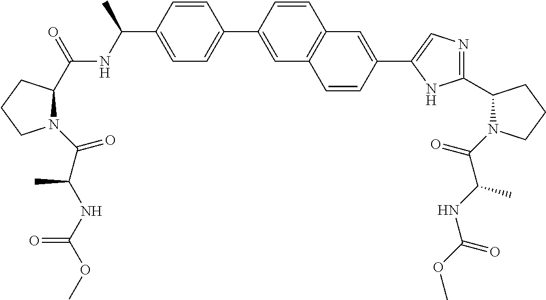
C1CCN(C(C(C)NC(OC)=O)=O)C1C(NC(C1=CC=C(C2=CC3=C(C=C2)C=C(C2=CN=C(C4CCCN4C(=O)C(NC(OC)=O)C)N2)C=C3)C=C1)C)=O
